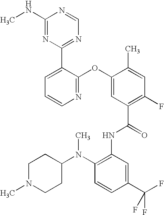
N1=C(OC2=CC(C(=O)NC3=C(N(C4CCN(C)CC4)C)C=CC(C(F)(F)F)=C3)=C(F)C=C2C)C(C2=NC=NC(NC)=N2)=CC=C1
